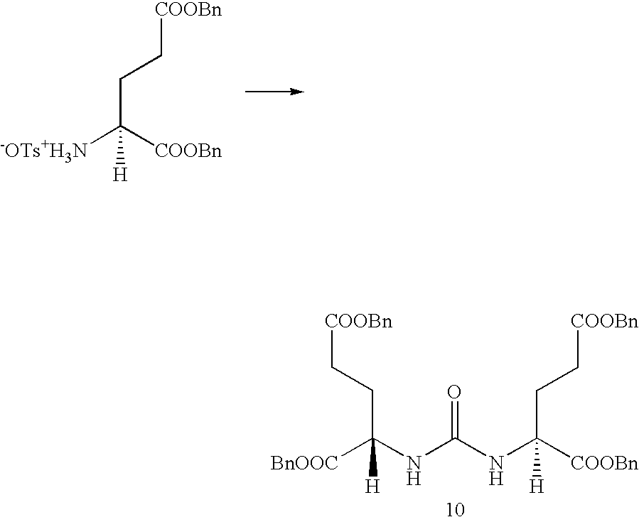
C([COOBn])(CC[COOBn])([-OTs+H3N])[H].C([COOBn])(CC[COOBn])(NC(NC([BnOOC])(CC[COOBn])[H])=O)[H]
